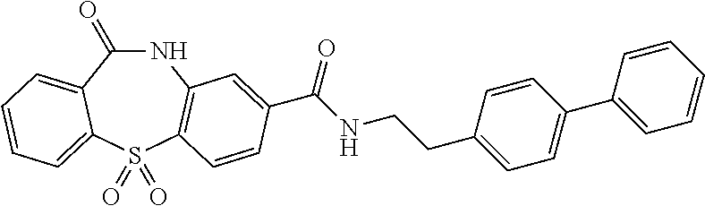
C1(=O)NC2=C(S(=O)(=O)C3=CC=CC=C13)C=CC(C(NCCC1=CC=C(C3=CC=CC=C3)C=C1)=O)=C2
